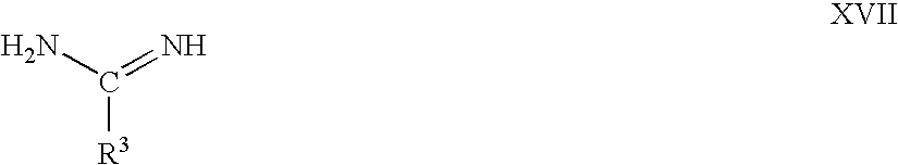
NC(=N)[R3]
